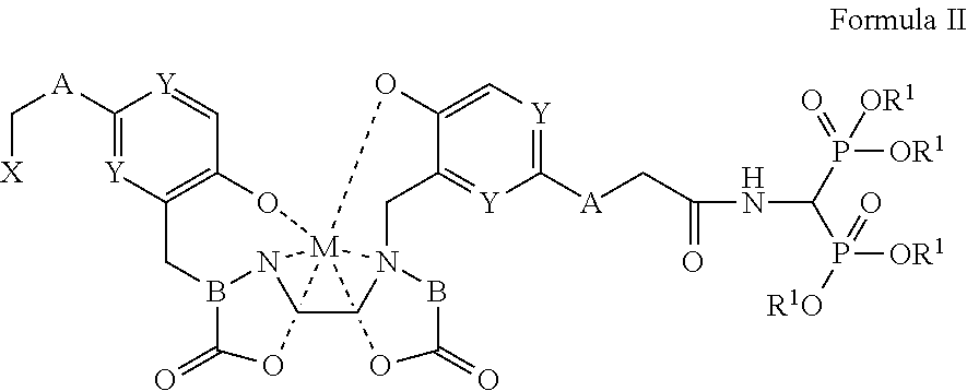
C1([A]CC(=O)NC(P([OR1])(=O)[OR1])P([OR1])([R1O])=O)=[Y]C=C2C(=[Y]1)CN13BC(=O)O[M]145(OC1=C([Y]=C([A]C[X])[Y]=C1)CB(N4CC3)C(=O)O5)O2
